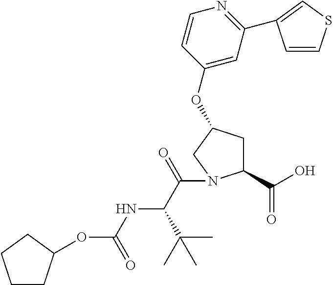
C1CC(OC(NC(C(C)(C)C)C(=O)N2C(C(=O)O)CC(OC3=CC(C4=CSC=C4)=NC=C3)C2)=O)CC1
